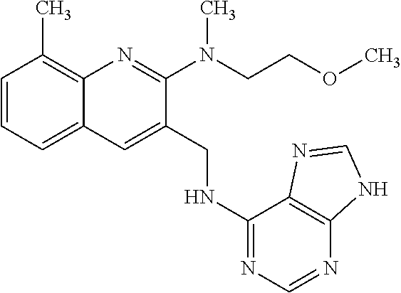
C1=CC=C2C(=C1C)N=C(N(CCOC)C)C(CNC1=NC=NC3=C1N=CN3)=C2
